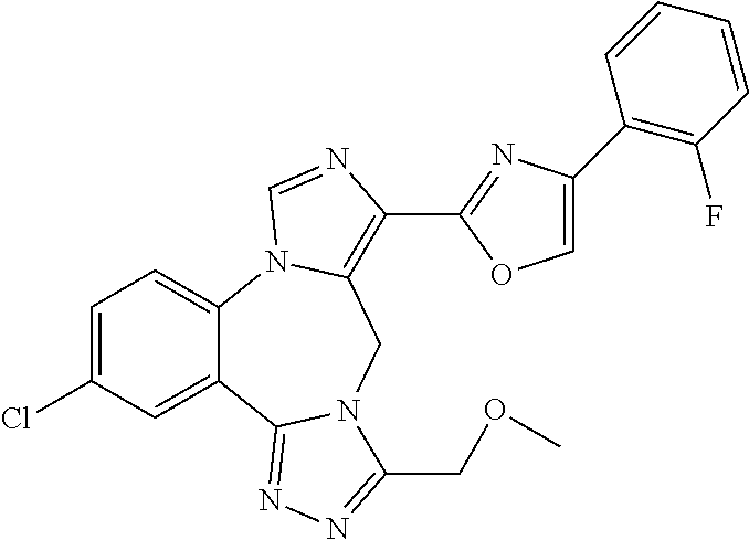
C1=C(Cl)C=C2C(=C1)N1C(=C(C3=NC(C4=C(F)C=CC=C4)=CO3)N=C1)CN1C2=NN=C1COC
